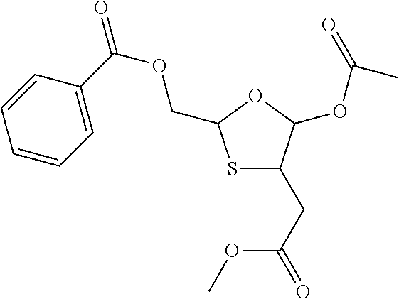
S1C(CC(=O)OC)C(OC(=O)C)OC1COC(=O)C1=CC=CC=C1
